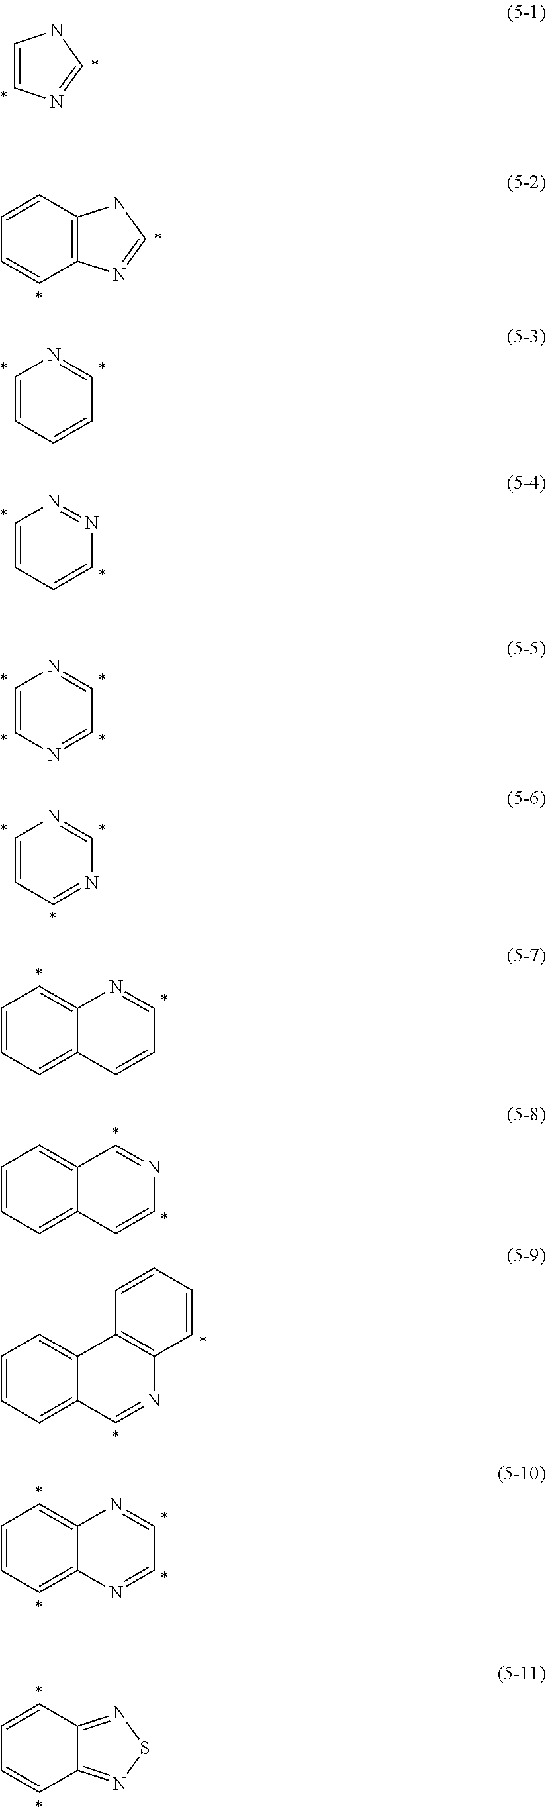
C1=CN=CN1.C1=CC=CC2=C1NC=N2.C1=CC=CC=N1.C1=CC=CN=N1.C1=CN=CC=N1.C1=CC=NC=N1.C1=CC=C2C(=C1)N=CC=C2.C1=CC=C2C(=C1)C=NC=C2.C1=CC=C2C(=C1)C1=C(N=C2)C=CC=C1.C1=CC=C2C(=C1)N=CC=N2.C1=CC=CC2=NSN=C12
